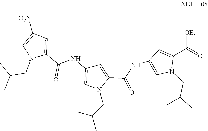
CC(CN1C(C(=O)NC2=CN(CC(C)C)C(C([OEt])=O)=C2)=CC(NC(C2=CC([O2N])=CN2CC(C)C)=O)=C1)C
